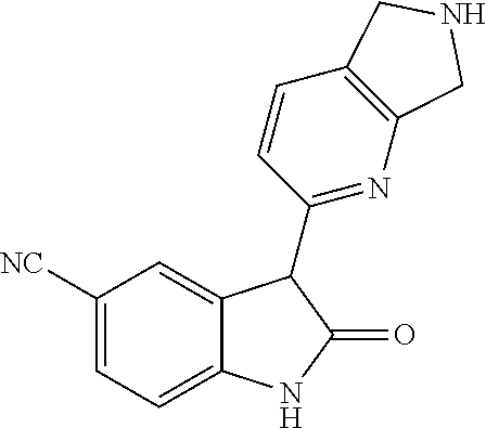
C1([NC])=CC=C2C(=C1)C(C1=NC3=C(C=C1)CNC3)C(=O)N2
